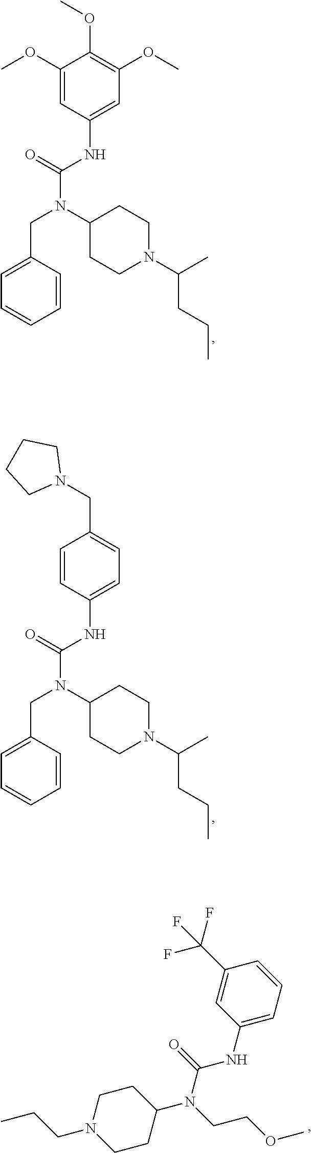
C(N(C(NC1=CC(OC)=C(OC)C(OC)=C1)=O)C1CCN(C(CCC)C)CC1)C1=CC=CC=C1.C(N(C(NC1=CC=C(CN2CCCC2)C=C1)=O)C1CCN(C(CCC)C)CC1)C1=CC=CC=C1.C1N(CCC)CCC(N(CCOC)C(=O)NC2=CC=CC(C(F)(F)F)=C2)C1
